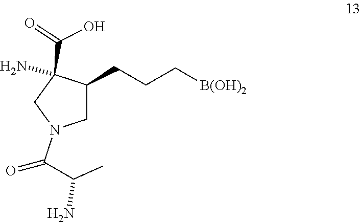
C([B(OH)2])CCC1CN(C(=O)C(N)C)CC1(N)C(=O)O
